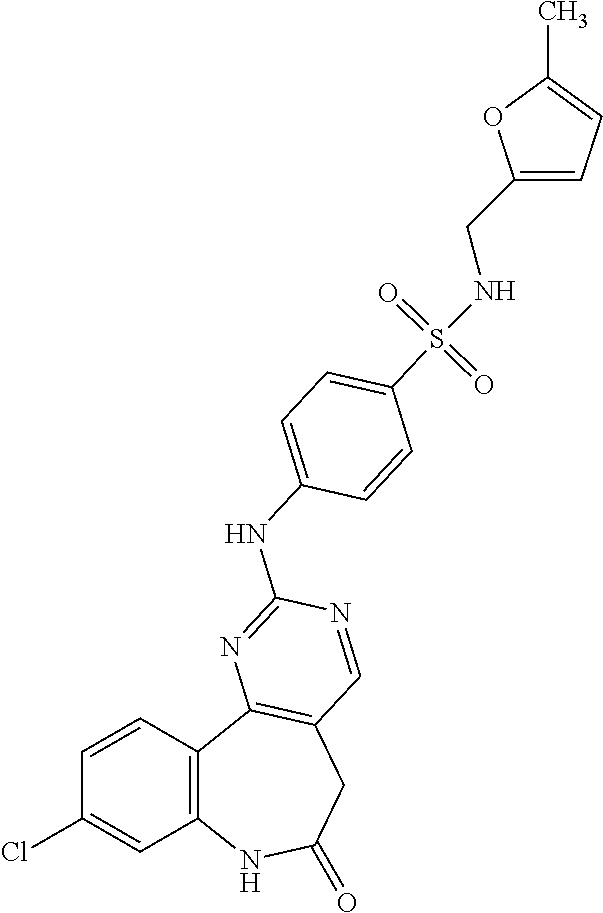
C1(Cl)=CC2=C(C=C1)C1=C(CC(=O)N2)C=NC(NC2=CC=C(S(NCC3=CC=C(C)O3)(=O)=O)C=C2)=N1
